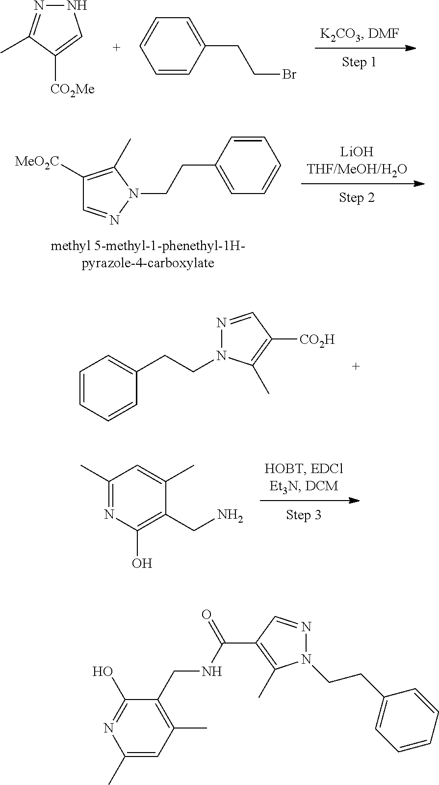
C1(C)=NC(O)=C(CN)C(C)=C1.N1N=C(C)C([CO2Me])=C1.C1=CC(CCBr)=CC=C1.C1([MeO2C])=C(C)N(CCC2=CC=CC=C2)N=C1.C1=CC=CC(CCN2N=CC([CO2H])=C2C)=C1.C1(C)=CC(C)=C(CNC(=O)C2=C(C)N(CCC3=CC=CC=C3)N=C2)C(O)=N1
